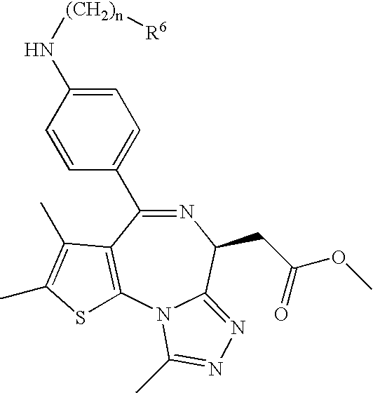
N1=C(C2=CC=C(N[(CH2)n][R6])C=C2)C2=C(N3C(=NN=C3C)C1CC(OC)=O)SC(C)=C2C
